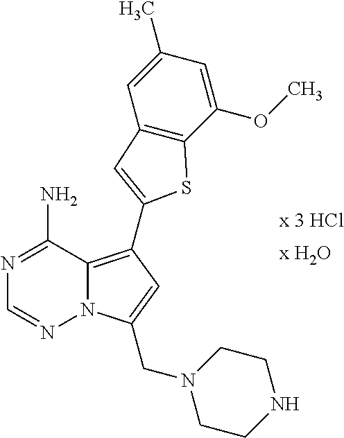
N12C(=C(C3=CC4=C(C(OC)=CC(C)=C4)S3)C=C1CN1CCNCC1)C(N)=NC=N2
